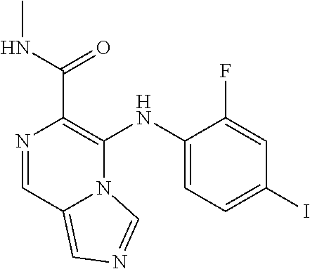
C1(NC2=C(C(NC)=O)N=CC3=CN=CN23)=CC=C(I)C=C1F
